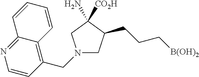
N1(CC2=C3C(=NC=C2)C=CC=C3)CC(CCC[B(OH)2])C(N)([CO2H])C1
